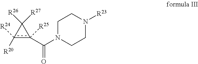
c1([R24])([R20])c(C(N2CCN([R23])CC2)=O)([R25])C1([R26])[R27]
